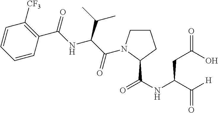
C1=CC=CC(C(=O)NC(C(C)C)C(=O)N2CCCC2C(NC(C([H])=O)CC(=O)O)=O)=C1[CF3]
